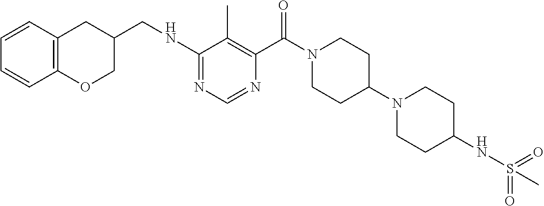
C1(NCC2CC3=C(OC2)C=CC=C3)=NC=NC(C(N2CCC(N3CCC(NS(=O)(C)=O)CC3)CC2)=O)=C1C
